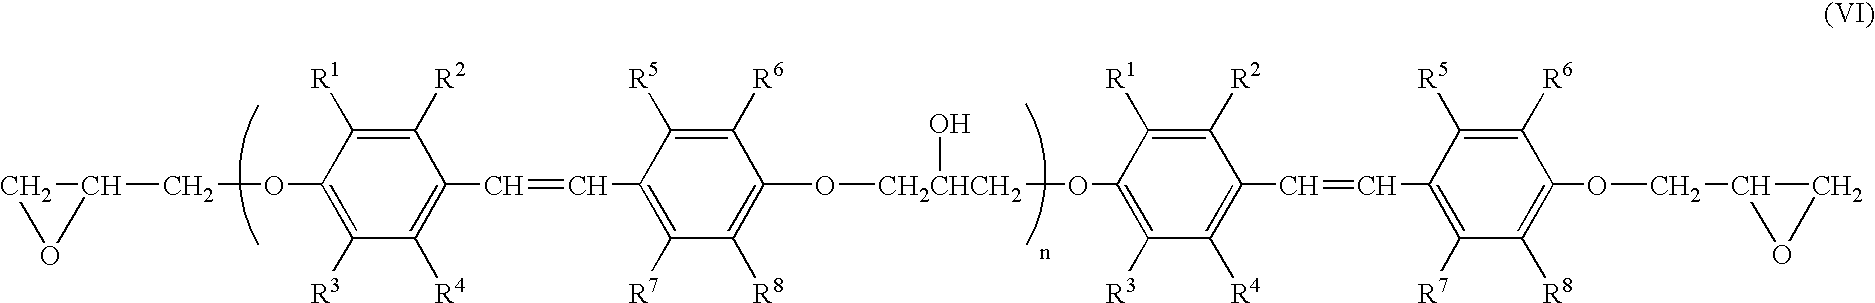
C1([R2])=C([R1])C(OCC2CO2)=C([R3])C([R4])=C1C=CC1=C([R7])C([R8])=C(O[CH2CHCH2](OC2=C([R3])C([R4])=C(C=CC3=C([R7])C([R8])=C(OCC4CO4)C([R6])=C3[R5])C([R2])=C2[R1])O)C([R6])=C1[R5]
